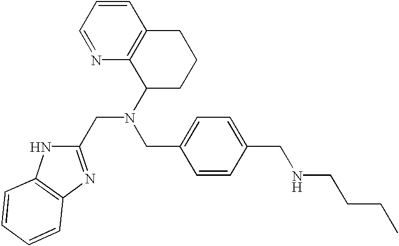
C1=NC2=C(C=C1)CCCC2N(CC1=NC2=C(N1)C=CC=C2)CC1=CC=C(CNCCCC)C=C1
